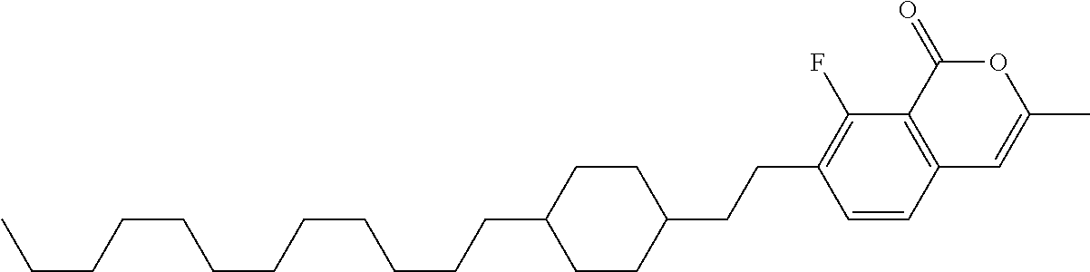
C12=C(C(=O)OC(C)=C1)C(F)=C(CCC1CCC(CCCCCCCCCCCC)CC1)C=C2
